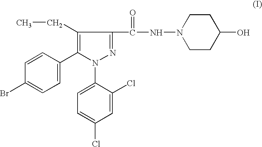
C1(CC)=C(C2=CC=C(Br)C=C2)N(C2=CC=C(Cl)C=C2Cl)N=C1C(NN1CCC(O)CC1)=O
